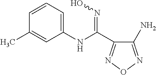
C1(N)=NON=C1C(NC1=CC=CC(C)=C1)=NO
